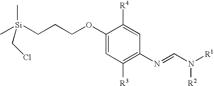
C1(OCCC[Si](C)(C)CCl)=CC([R3])=C(N=CN([R1])[R2])C=C1[R4]
